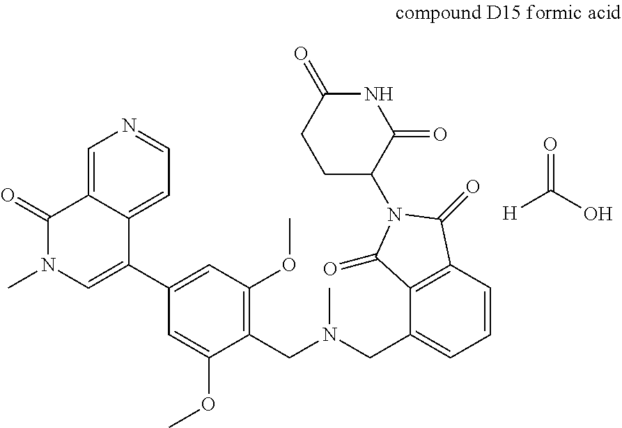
C1=C2C(=CC=N1)C(C1=CC(OC)=C(CN(C)CC3=CC=CC4=C3C(=O)N(C3C(=O)NC(=O)CC3)C4=O)C(OC)=C1)=CN(C)C2=O.[H]C(O)=O
